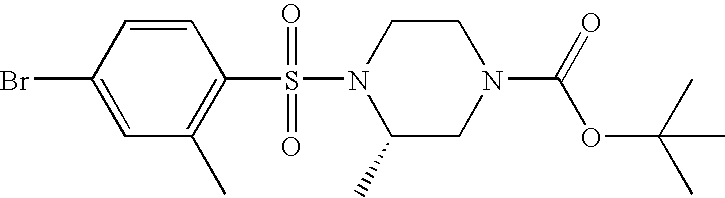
C1=CC(Br)=CC(C)=C1S(N1C(C)CN(C(=O)OC(C)(C)C)CC1)(=O)=O
